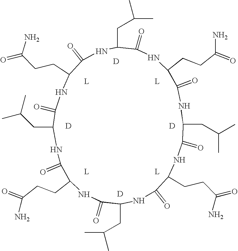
N1C(=O)C(CCC(=O)N)NC(=O)C(CC(C)C)NC(=O)C(CCC(N)=O)NC(=O)C(CC(C)C)NC(=O)C(CCC(=O)N)NC(=O)C(CC(C)C)NC(=O)C(CCC(=O)N)NC(=O)C1CC(C)C.[D].[D].[D].[D]
